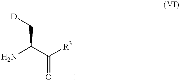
NC(C([R3])=O)C[D]
